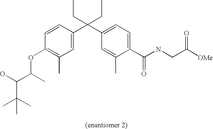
C1(C(NCC([OMe])=O)=O)=CC=C(C(C2=CC(C)=C(OC(C(C(C)(C)C)O)C)C=C2)(CC)CC)C=C1C
